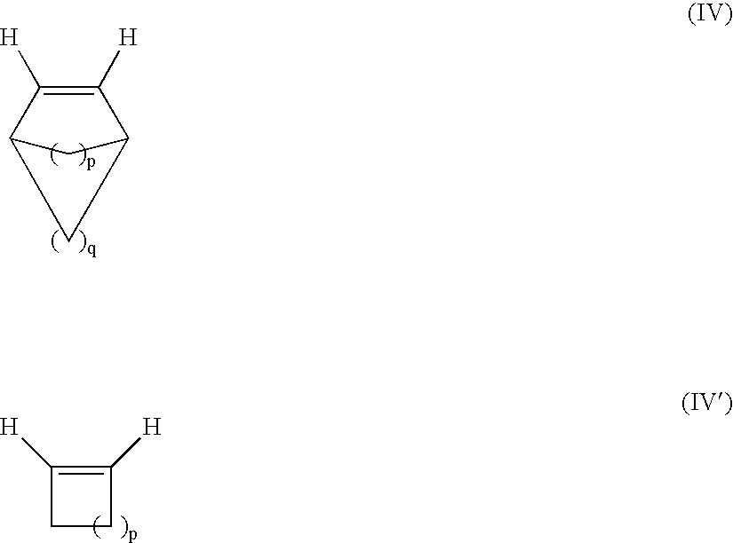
C1([H])=C([H])C2CC1C2.C1([H])=C([H])CC1
